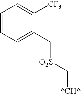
C1=CC=C(C[O2S]C[*CH*])C([CF3])=C1
